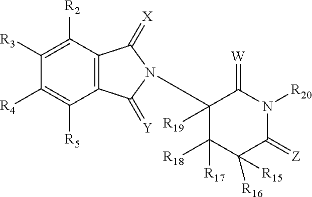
C1([R4])=C([R5])C2=C(C([R2])=C1[R3])C(=[X])N(C1([R19])C([R17])([R18])C([R15])([R16])C(=[Z])N([R20])C1=[W])C2=[Y]
